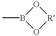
B1(C)O[R]O1
